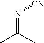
N(=C(C)C)[CN]
